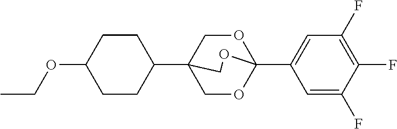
C1(C23COC(C4=CC(F)=C(F)C(F)=C4)(OC2)OC3)CCC(OCC)CC1
